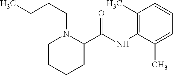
C1CCCC(C(NC2=C(C)C=CC=C2C)=O)N1CCCC
